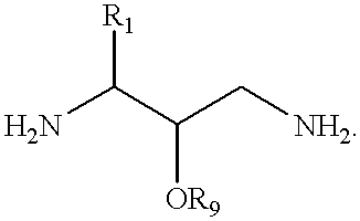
NC(C(C[NH2])[OR9])[R1]
